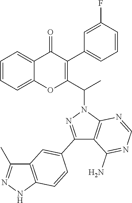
C1=CC=C2C(=C1)OC(C(N1N=C(C3=CC4=C(NN=C4C)C=C3)C3=C1N=CN=C3N)C)=C(C1=CC=CC(F)=C1)C2=O
